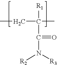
CCC(C)([R1])C(N([R3])[R2])=O
